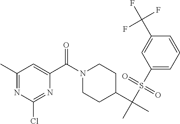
C1(S(C(C)(C2CCN(C(C3=CC(C)=NC(Cl)=N3)=O)CC2)C)(=O)=O)=CC=CC(C(F)(F)F)=C1
